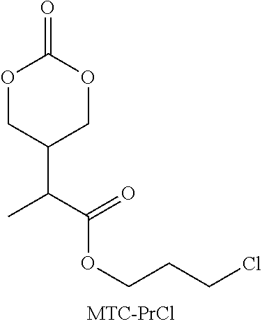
O1CC(C(C)C(OCCCCl)=O)COC1=O
